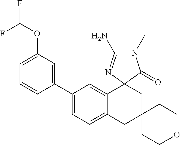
C1(C2=CC=C3C(=C2)C2(CC4(C3)CCOCC4)C(=O)N(C)C(N)=N2)=CC(OC(F)F)=CC=C1
